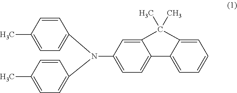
C1=CC(C)=CC=C1N(C1=CC=C(C)C=C1)C1=CC=C2C(=C1)C(C)(C)C1=CC=CC=C21
